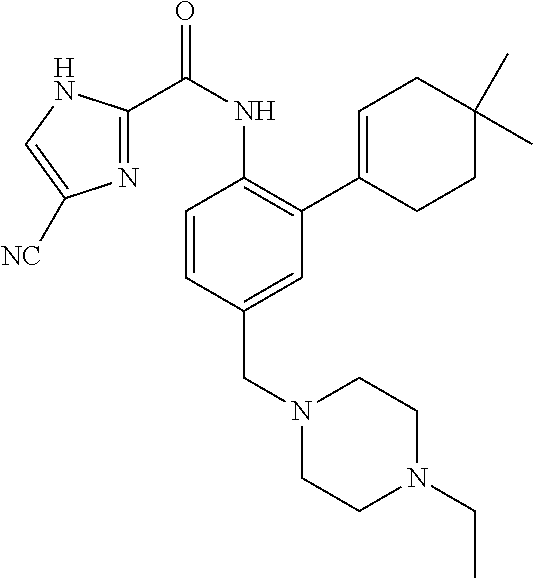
C1=CC(CN2CCN(CC)CC2)=CC(C2=CCC(C)(C)CC2)=C1NC(C1=NC([NC])=CN1)=O
